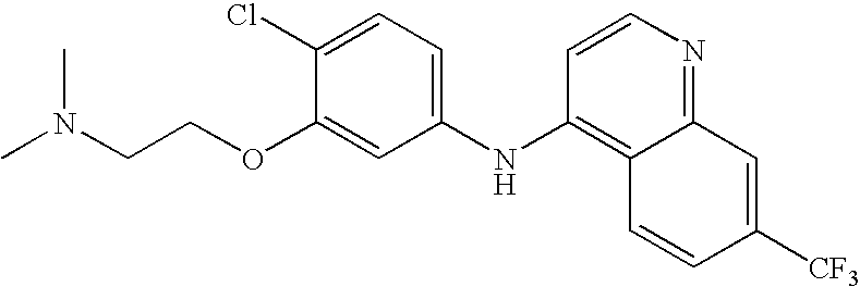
CN(CCOC1=CC(NC2=C3C(=NC=C2)C=C([CF3])C=C3)=CC=C1Cl)C
